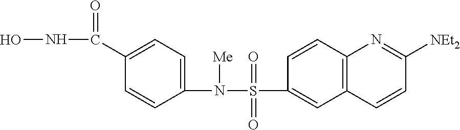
C1(S(N(C2=CC=C(C(NO)=O)C=C2)[Me])(=O)=O)=CC2=C(C=C1)N=C([NEt2])C=C2
